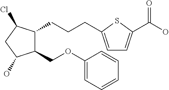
C1(COC2=CC=CC=C2)C(CCCC2=CC=C(C(O)=O)S2)C(Cl)CC1O
